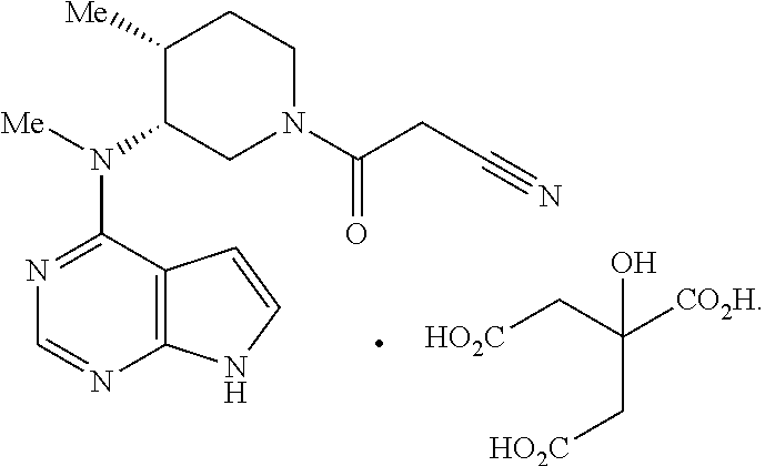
C12=C(C(N([Me])C3CN(C(CC#N)=O)CCC3[Me])=NC=N1)C=CN2.[HO2C]CC([CO2H])(C[HO2C])O
